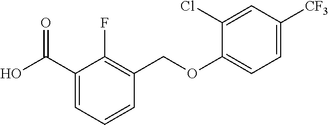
OC(C1=CC=CC(COC2=CC=C([CF3])C=C2Cl)=C1F)=O
